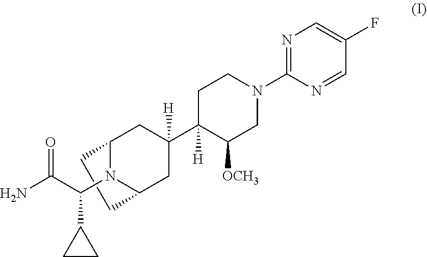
C1CC2N(C(C(N)=O)C3CC3)C1CC(C1([H])C([OCH3])CN(C3=NC=C(F)C=N3)CC1)([H])C2
